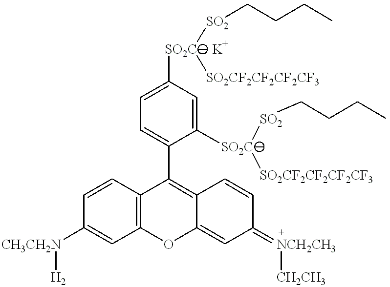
C1=C([SO2C]([SO2]CCCC)[SO2CF2CF2CF2CF3])C=C([SO2C]([SO2]CCCC)[SO2CF2CF2CF2CF3])C(C2=C3C(=CC(=[NCH2CH3][CH2CH3])C=C3)OC3=C2C=CC([CH3CH2N][H2])=C3)=C1.[K]
